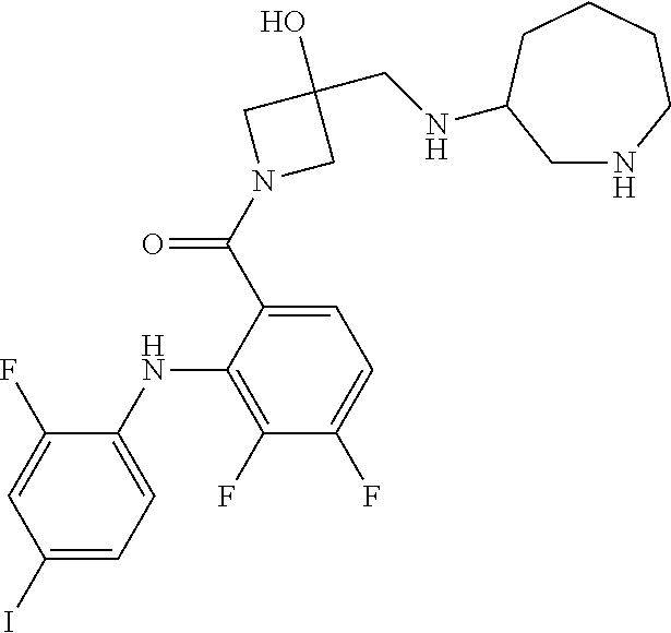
C1(I)=CC=C(NC2=C(F)C(F)=CC=C2C(N2CC(O)(CNC3CNCCCC3)C2)=O)C(F)=C1
